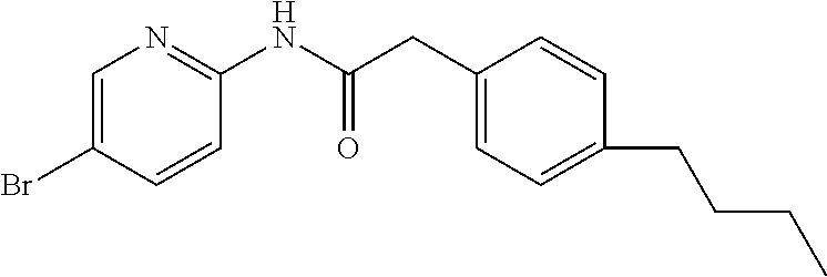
C1=C(Br)C=CC(NC(CC2=CC=C(CCCC)C=C2)=O)=N1
